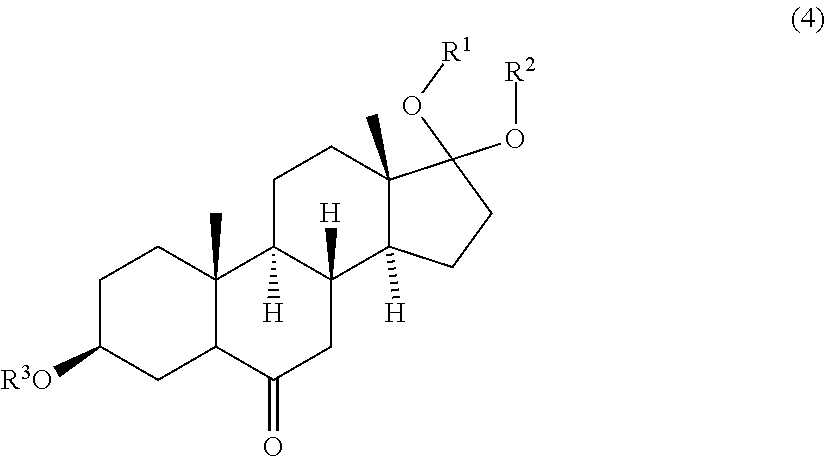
C1C([R3O])CC2C(C)(C1)C1([H])C([H])(CC2=O)C2([H])C(C)(CC1)C(O[R2])(O[R1])CC2
